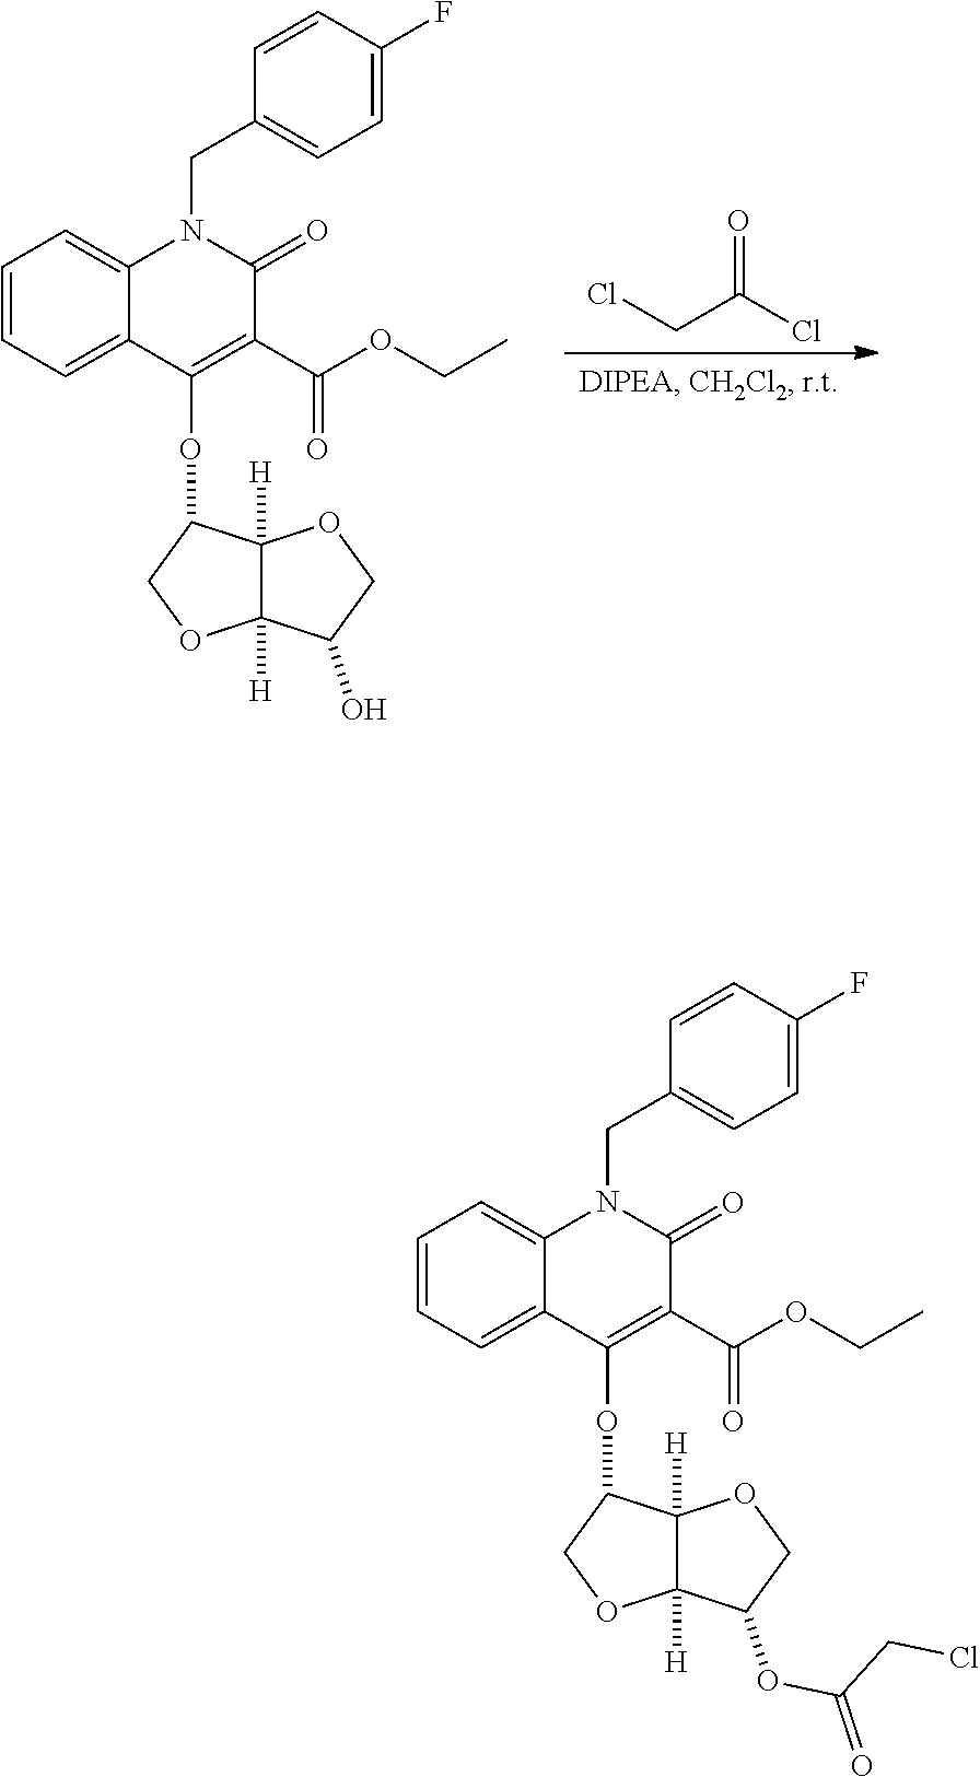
C1=CC=C2C(=C1)N(CC1=CC=C(F)C=C1)C(=O)C(C(OCC)=O)=C2OC1C2([H])C([H])(OC1)C(O)CO2.ClCC(Cl)=O.C1=CC=C2C(=C1)N(CC1=CC=C(F)C=C1)C(=O)C(C(OCC)=O)=C2OC1C2([H])C([H])(OC1)C(OC(CCl)=O)CO2
